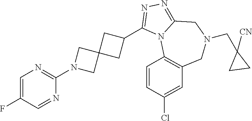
C1(F)=CN=C(N2CC3(C2)CC(C2=NN=C4N2C2=C(CN(CC5([CN])CC5)C4)C=C(Cl)C=C2)C3)N=C1
